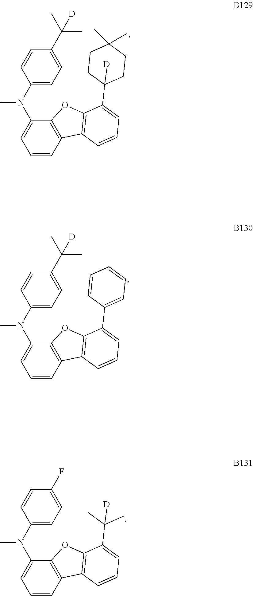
C1=CC2=C(C(N(C3=CC=C(C(C)(C)[D])C=C3)C)=C1)OC1=C2C=CC=C1C1([D])CCC(C)(C)CC1.C1=CC2=C(C(N(C3=CC=C(C(C)(C)[D])C=C3)C)=C1)OC1=C2C=CC=C1C1=CC=CC=C1.C1=CC2=C(C(N(C3=CC=C(F)C=C3)C)=C1)OC1=C2C=CC=C1C(C)(C)[D]
